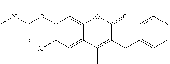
C1(OC(N(C)C)=O)=C(Cl)C=C2C(=C1)OC(=O)C(CC1=CC=NC=C1)=C2C
